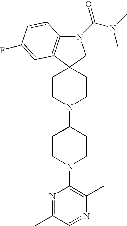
C12(CCN(C3CCN(C4=C(C)N=CC(C)=N4)CC3)CC1)C1=C(N(C(N(C)C)=O)C2)C=CC(F)=C1
